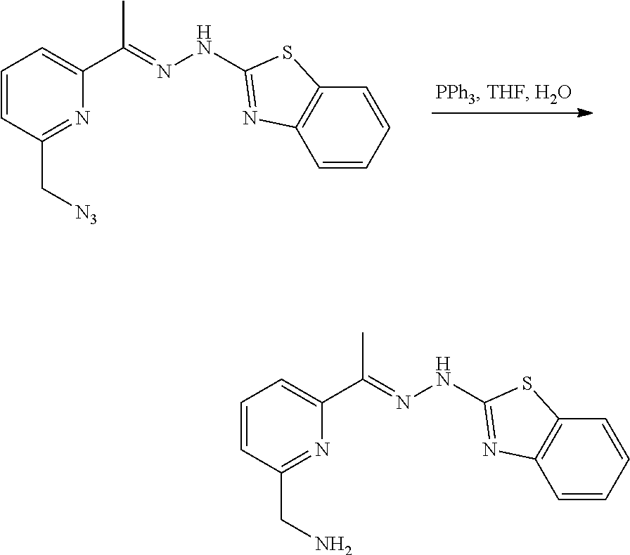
C1=CC(C[N3])=NC(C(=NNC2=NC3=C(C=CC=C3)S2)C)=C1.C1=CC(CN)=NC(C(=NNC2=NC3=C(C=CC=C3)S2)C)=C1
